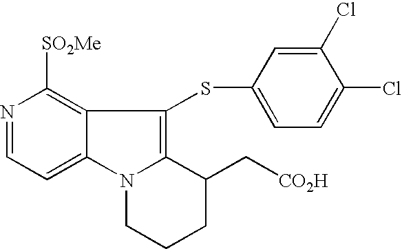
N1=CC=C2C(=C1[SO2Me])C(SC1=CC=C(Cl)C(Cl)=C1)=C1N2CCCC1C[CO2H]
